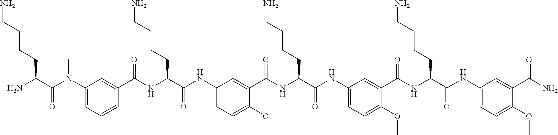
C1(N(C(C(N)CCCCN)=O)C)=CC=CC(C(NC(C(NC2=CC=C(OC)C(C(NC(C(NC3=CC=C(OC)C(C(NC(C(NC4=CC=C(OC)C(C(N)=O)=C4)=O)CCCCN)=O)=C3)=O)CCCCN)=O)=C2)=O)CCCCN)=O)=C1
